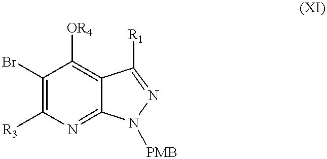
C1(Br)=C([R3])N=C2C(=C1[OR4])C([R1])=NN2[PMB]
